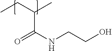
CCC(C)C(NCCO)=O
